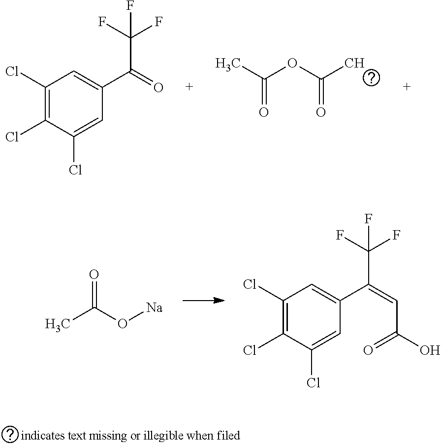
CC(OC(C)=O)=O.C1(Cl)=C(Cl)C(Cl)=CC(C(=O)C(F)(F)F)=C1.CC(O[Na])=O.C1(Cl)=C(Cl)C(Cl)=CC(C(=CC(O)=O)C(F)(F)F)=C1
